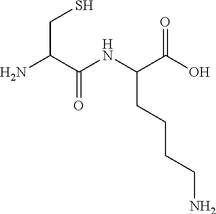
NC(C(NC(C(O)=O)CCCCN)=O)CS
